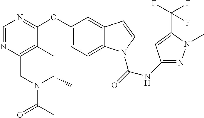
O(C1=CC=C2C(=C1)C=CN2C(=O)NC1=NN(C)C(C(F)(F)F)=C1)C1=NC=NC2=C1CC(C)N(C(=O)C)C2
